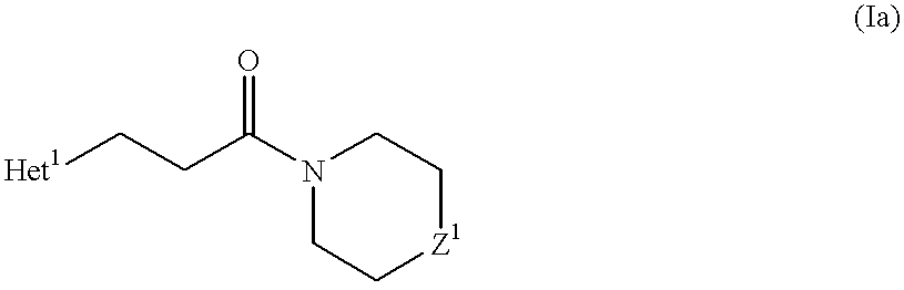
C(C(N1CC[Z1]CC1)=O)C[Het1]
